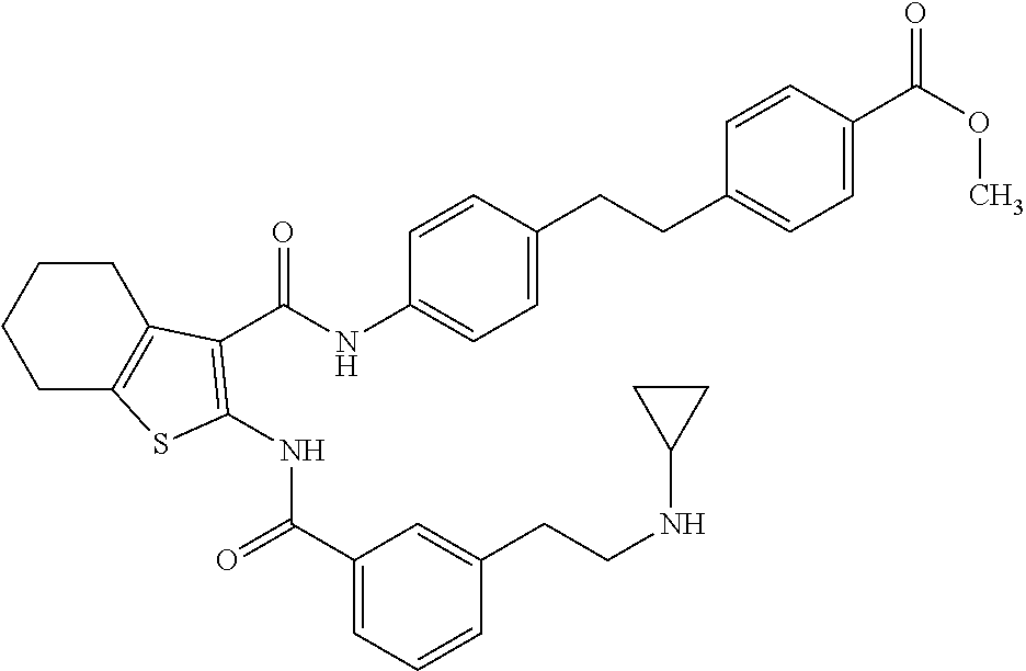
C1(C(=O)NC2=C(C(NC3=CC=C(CCC4=CC=C(C(OC)=O)C=C4)C=C3)=O)C3=C(CCCC3)S2)=CC=CC(CCNC2CC2)=C1
